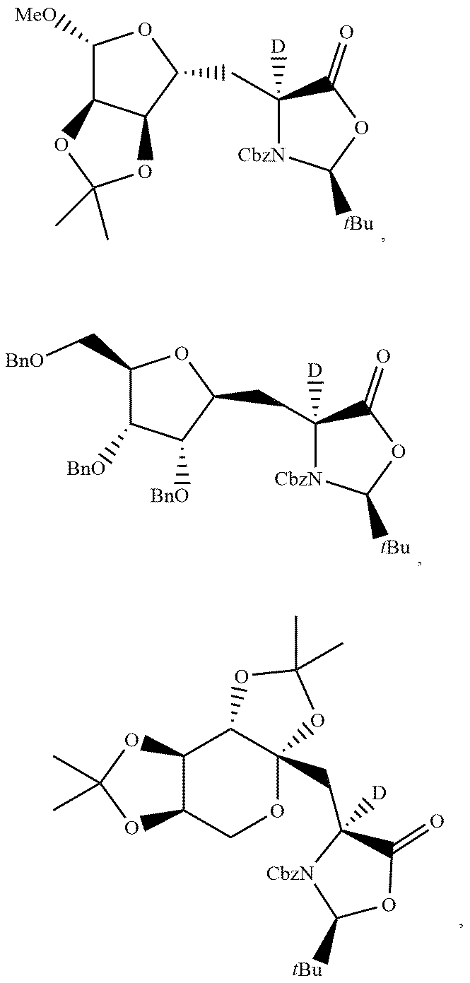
C1([MeO])C2C(C(CC3([D])[CbzN]C([tBu])OC3=O)O1)OC(C)(C)O2.C1(C[BnO])C([BnO])C([BnO])C(CC2([D])[CbzN]C([tBu])OC2=O)O1.C12C(COC3(CC4([D])[CbzN]C([tBu])OC4=O)C1OC(C)(C)O3)OC(C)(C)O2
